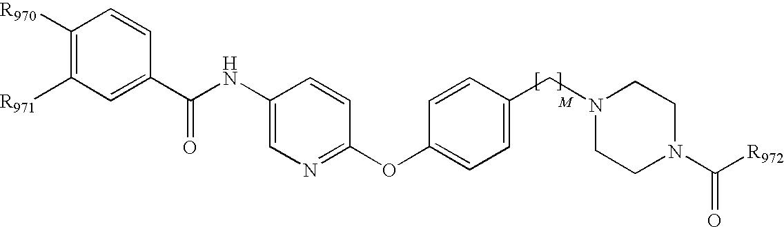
C1([R970])=C([R971])C=C(C(NC2=CN=C(OC3=CC=C(CN4CCN(C([R972])=O)CC4)C=C3)C=C2)=O)C=C1
